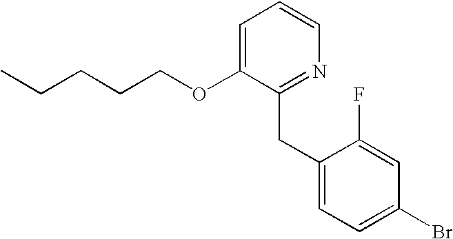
C1=C(OCCCCC)C(CC2=CC=C(Br)C=C2F)=NC=C1
